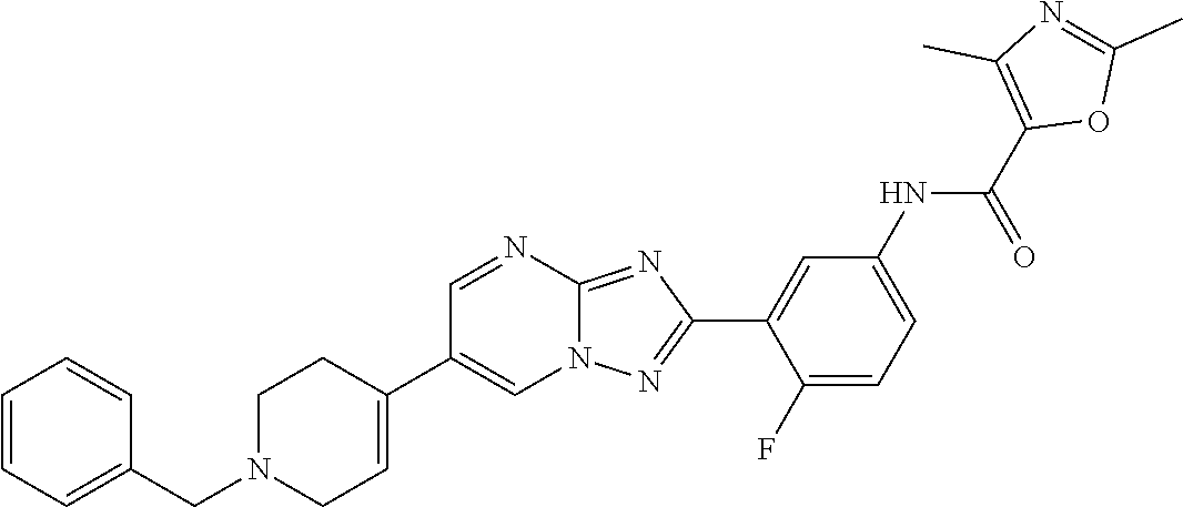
C1(F)=CC=C(NC(C2=C(C)N=C(C)O2)=O)C=C1C1=NN2C(=N1)N=CC(C1=CCN(CC3=CC=CC=C3)CC1)=C2
